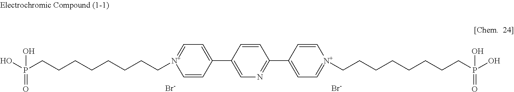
C1=CC(C2=CC=[N+](CCCCCCCCP(O)(=O)O)C=C2)=CN=C1C1=CC=[N+](CCCCCCCCP(O)(=O)O)C=C1.[Br-].[Br-]
